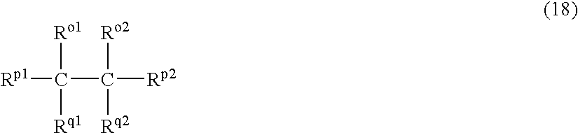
[Rp1]C([Ro1])([Rq1])C([Rp2])([Ro2])[Rq2]
